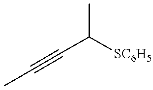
CC(C#CC)[SC6H5]
